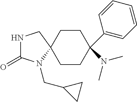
N1C(=O)N(CC2CC2)C2(C1)CCC(C1=CC=CC=C1)(N(C)C)CC2
